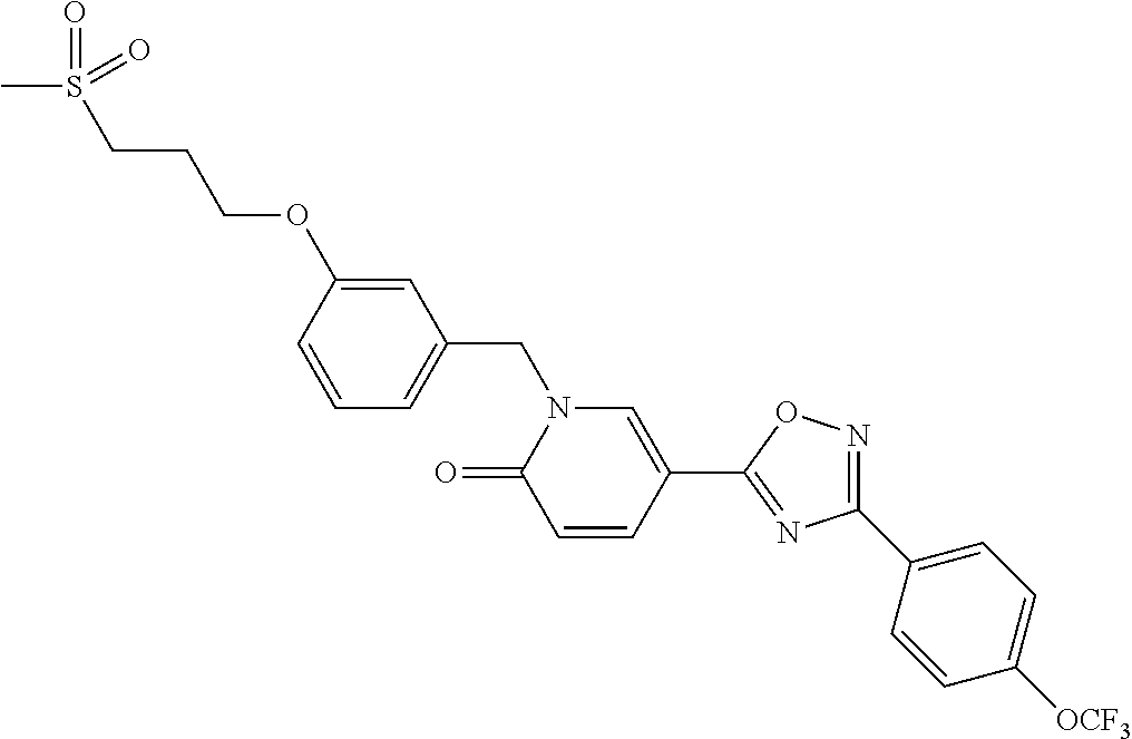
C1=CC(OCCCS(C)(=O)=O)=CC(CN2C(=O)C=CC(C3=NC(C4=CC=C([OCF3])C=C4)=NO3)=C2)=C1
